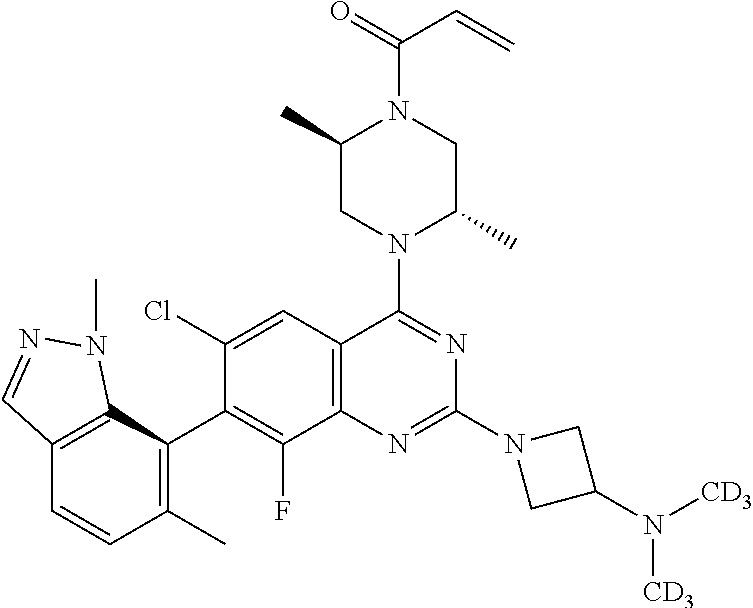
C12=C(C(C3=C(F)C4=C(C=C3Cl)C(N3C(C)CN(C(C=C)=O)C(C)C3)=NC(N3CC(N([CD3])[CD3])C3)=N4)=C(C)C=C1)N(C)N=C2
